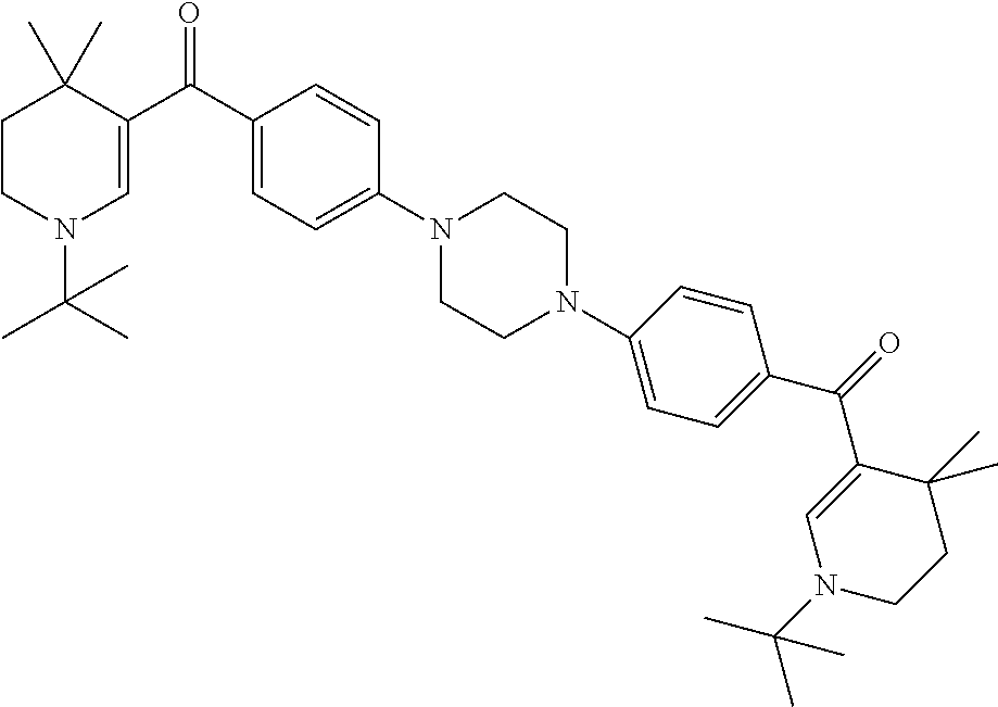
C1CN(C(C)(C)C)C=C(C(C2=CC=C(N3CCN(C4=CC=C(C(=O)C5=CN(C(C)(C)C)CCC5(C)C)C=C4)CC3)C=C2)=O)C1(C)C
